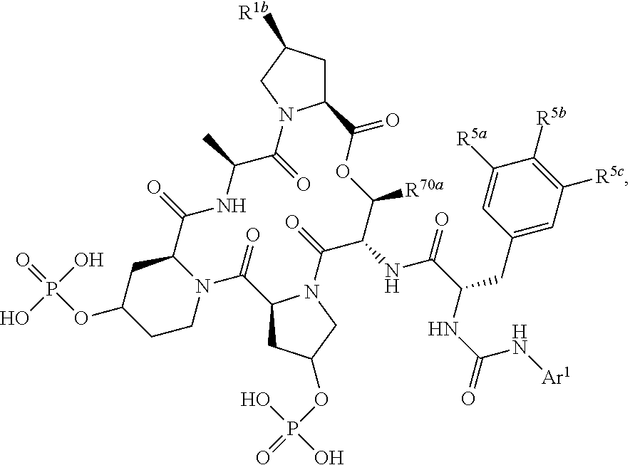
C12CC([R1b])CN1C(=O)C(C)NC(=O)C1CC(OP(O)(=O)O)CCN1C(=O)C1CC(OP(O)(O)=O)CN1C(=O)C(NC(=O)C(CC1=CC([R5c])=C([R5b])C([R5a])=C1)NC(N[Ar1])=O)C([R70a])OC2=O
